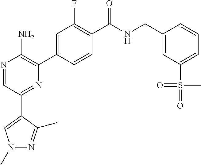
N1=CC(C2=CN(C)N=C2C)=NC(C2=CC(F)=C(C(NCC3=CC(S(=O)(C)=O)=CC=C3)=O)C=C2)=C1N
